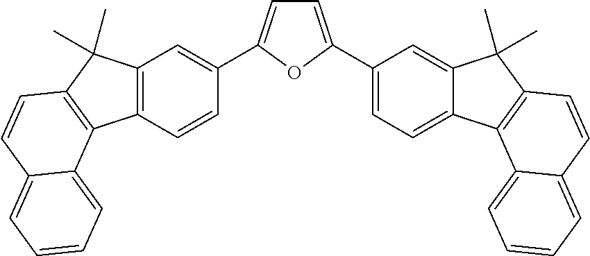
C1=C(C2=CC=C3C(=C2)C(C)(C)C2=C3C3=CC=CC=C3C=C2)OC(C2=CC3=C(C=C2)C2=C(C3(C)C)C=CC3=CC=CC=C23)=C1
